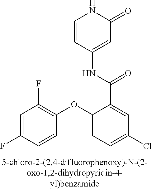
C1=CC(NC(C2=CC(Cl)=CC=C2OC2=C(F)C=C(F)C=C2)=O)=CC(=O)N1
